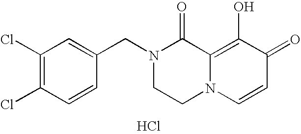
C1(Cl)=C(Cl)C=CC(CN2CCN3C(=C(O)C(=O)C=C3)C2=O)=C1.Cl
